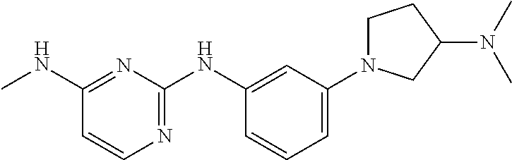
C1=CN=C(NC2=CC(N3CCC(N(C)C)C3)=CC=C2)N=C1NC
